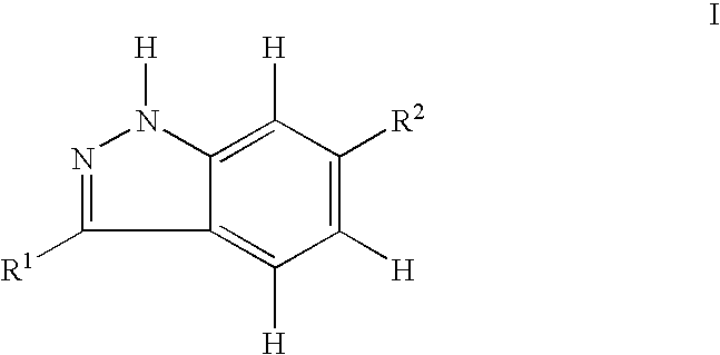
C1([H])=C([R2])C([H])=C2C(=C1[H])C([R1])=NN2[H]
